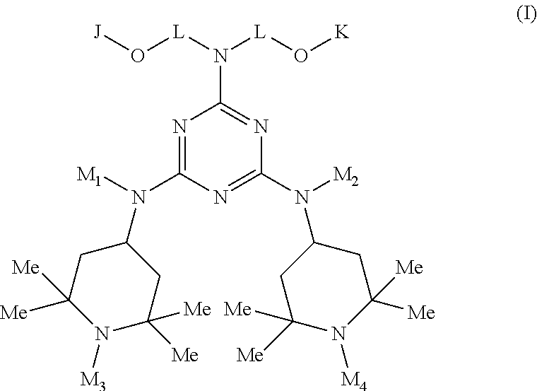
N1=C(N([M1])C2CC([Me])([Me])N([M3])C([Me])([Me])C2)N=C(N([M2])C2CC([Me])([Me])N([M4])C([Me])([Me])C2)N=C1N([L]O[J])[L]O[K]
